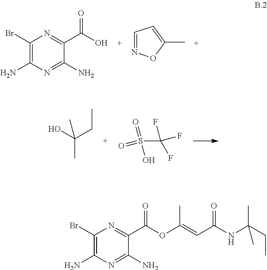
C1(Br)=C(N)N=C(N)C(C(OC(=CC(NC(CC)(C)C)=O)C)=O)=N1.OC(C)(CC)C.S(C(F)(F)F)(=O)(O)=O.C1(Br)=C(N)N=C(N)C(C(O)=O)=N1.C1=NOC(C)=C1
